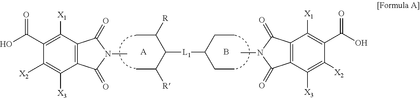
C(C)(C(C(C)[R])[L1]C(CC)CC)[R].[A].B.C1(C(O)=O)=C([X1])C2=C(C([X3])=C1[X2])C(=O)N(C)C2=O.C1(C(O)=O)=C([X1])C2=C(C([X3])=C1[X2])C(=O)N(C)C2=O
